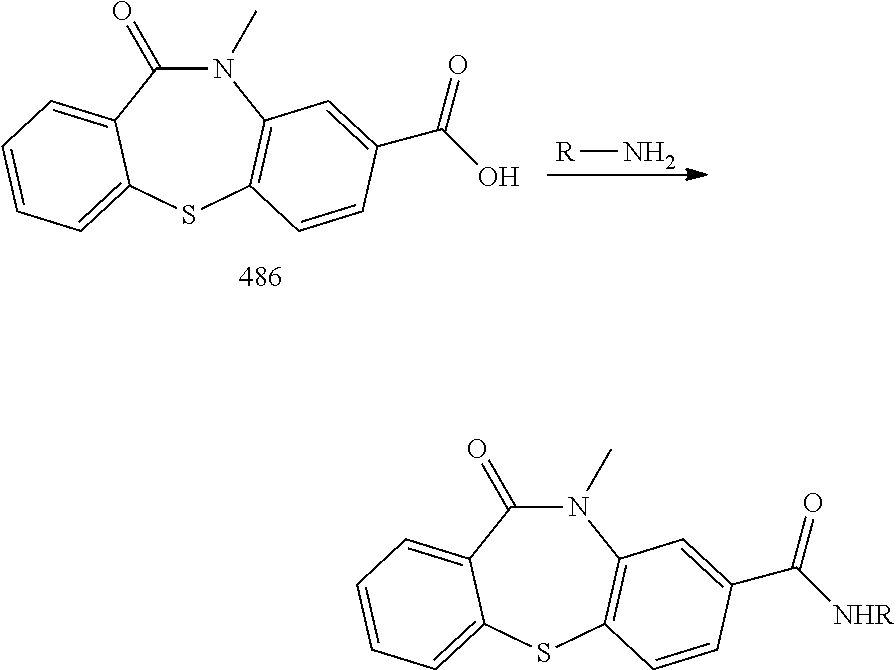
N1(C)C(=O)C2=CC=CC=C2SC2=C1C=C(C([NHR])=O)C=C2.N1(C)C(=O)C2=CC=CC=C2SC2=C1C=C(C(O)=O)C=C2.[R]N
